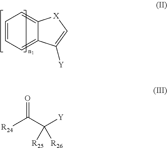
C1=CC=C2C(=C1)[X]C=C2[Y].[R24]C(C([Y])([R25])[R26])=O
